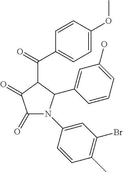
C1(=O)C(=O)N(C2=CC(Br)=C(C)C=C2)C(C2=CC(O)=CC=C2)C1C(C1=CC=C(OC)C=C1)=O
